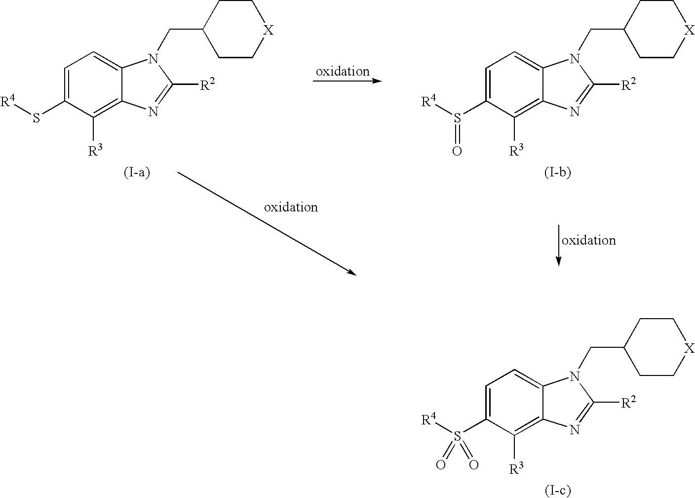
C1=C(S([R4])(=O)=O)C([R3])=C2C(=C1)N(CC1CC[X]CC1)C([R2])=N2.C1=C(S[R4])C([R3])=C2C(=C1)N(CC1CC[X]CC1)C([R2])=N2.C1=C(S([R4])=O)C([R3])=C2C(=C1)N(CC1CC[X]CC1)C([R2])=N2
